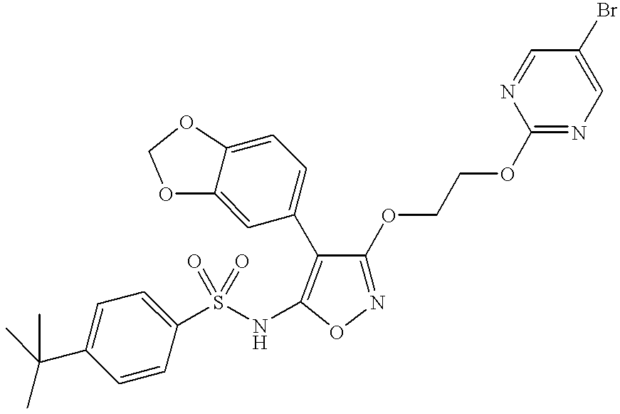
N1=C(OCCOC2=NC=C(Br)C=N2)C(C2=CC=C3C(=C2)OCO3)=C(NS(C2=CC=C(C(C)(C)C)C=C2)(=O)=O)O1
